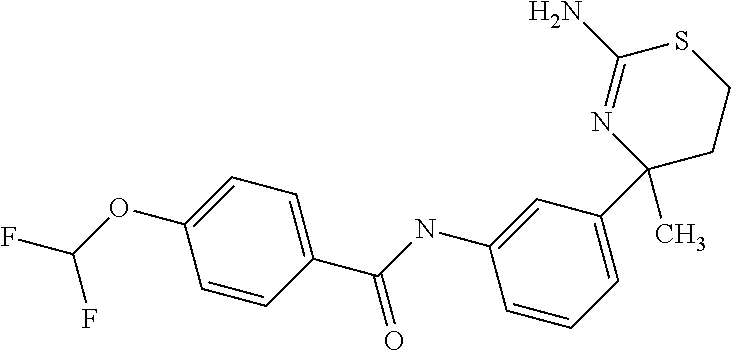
C1(N)=NC(C2=CC=CC(NC(C3=CC=C(OC(F)F)C=C3)=O)=C2)(C)CCS1
